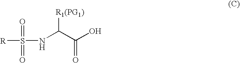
[R]S(=O)(=O)NC(C(=O)O)[R1(PG1)]
